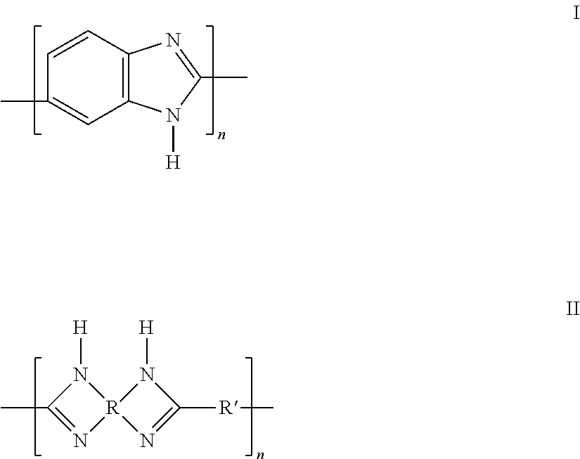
C12=C(C=CC(C)=C1)N=C(C)N2[H].N1([H])C(C)=N[R]12N=C([R]C)N2[H]
